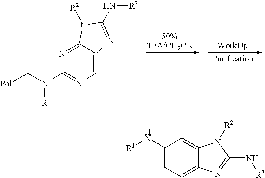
[Pol]CN([R1])C1=NC=C2C(=N1)N([R2])C(N[R3])=N2.C1(N[R1])=CC=C2C(=C1)N([R2])C(N[R3])=N2
